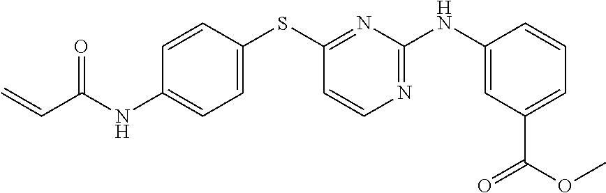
C1(NC(C=C)=O)=CC=C(SC2=NC(NC3=CC(C(=O)OC)=CC=C3)=NC=C2)C=C1
